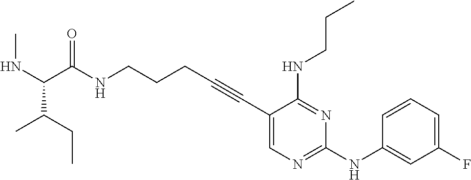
C1(C#CCCCNC(=O)C(NC)C(CC)C)=CN=C(NC2=CC(F)=CC=C2)N=C1NCCC
